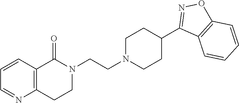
N1(CCN2CCC(C3=NOC4=C3C=CC=C4)CC2)C(=O)C2=C(CC1)N=CC=C2
